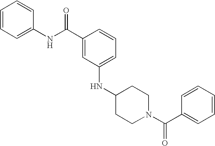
C1=C(C(NC2=CC=CC=C2)=O)C=CC=C1NC1CCN(C(C2=CC=CC=C2)=O)CC1
